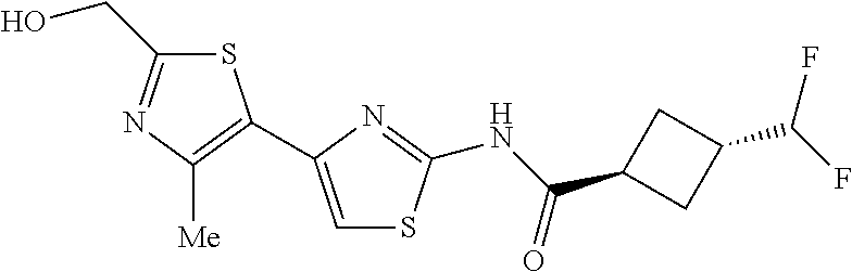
C1(CO)=NC([Me])=C(C2=CSC(NC(C3CC(C(F)F)C3)=O)=N2)S1
